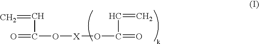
C=CC(=O)O[X]OC(=O)C=C
